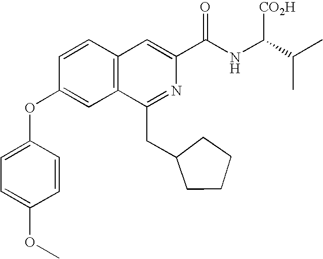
C1=CC2=C(C=C1OC1=CC=C(OC)C=C1)C(CC1CCCC1)=NC(C(NC(C(C)C)[CO2H])=O)=C2
